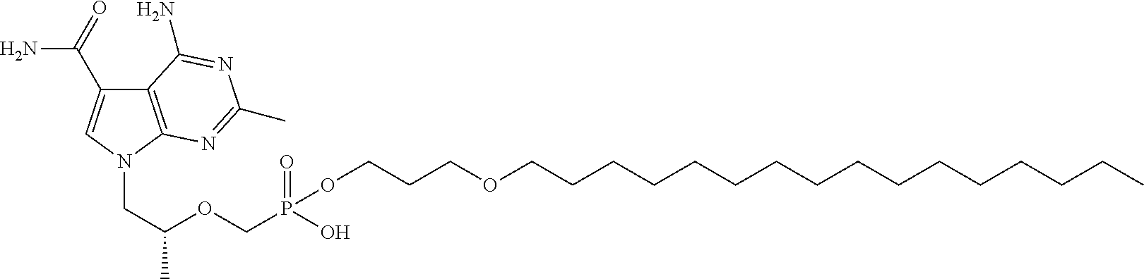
C12=C(N(CC(OCP(=O)(O)OCCCOCCCCCCCCCCCCCCCC)C)C=C1C(=O)N)N=C(C)N=C2N
